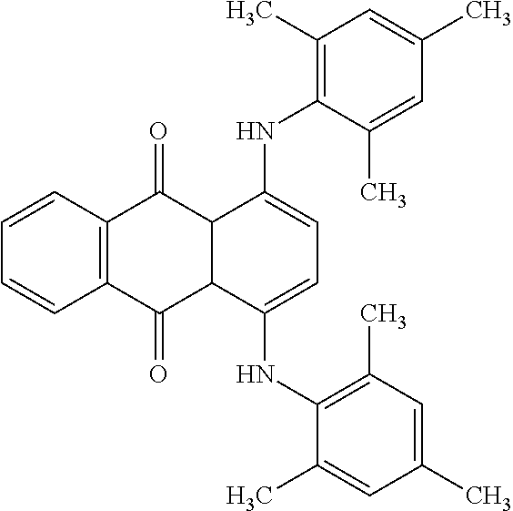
C1=CC2=C(C=C1)C(=O)C1C(C2=O)C(NC2=C(C)C=C(C)C=C2C)=CC=C1NC1=C(C)C=C(C)C=C1C
